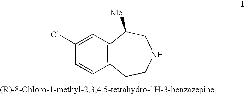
C12=C(C=CC(Cl)=C1)CCNCC2[Me]
